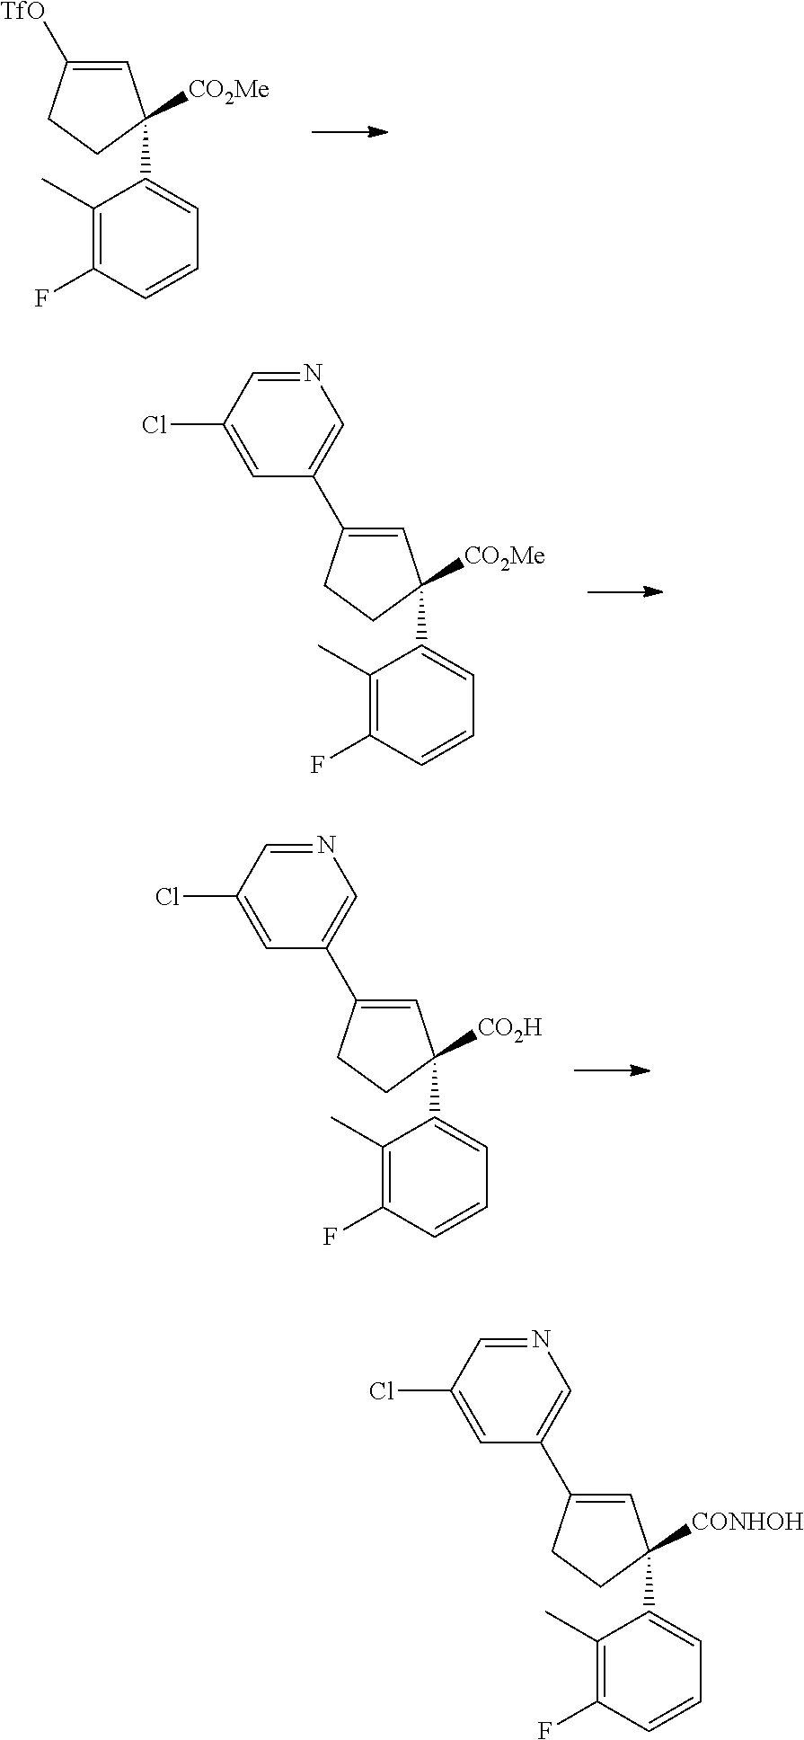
C1=C([TfO])CCC1([CO2Me])C1=CC=CC(F)=C1C.C1=C(C2=CN=CC(Cl)=C2)CCC1([CO2Me])C1=CC=CC(F)=C1C.C1=C(C2=CN=CC(Cl)=C2)CCC1([CO2H])C1=CC=CC(F)=C1C.C1=C(C2=CN=CC(Cl)=C2)CCC1([CONHOH])C1=CC=CC(F)=C1C
